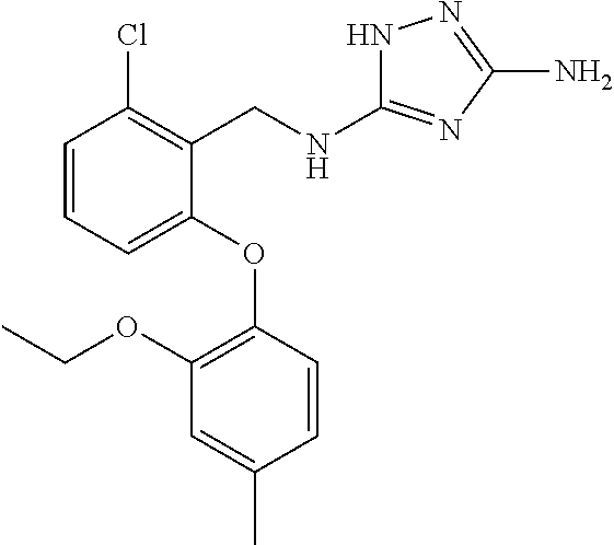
NC1=NNC(NCC2=C(Cl)C=CC=C2OC2=C(OCC)C=C(C)C=C2)=N1
